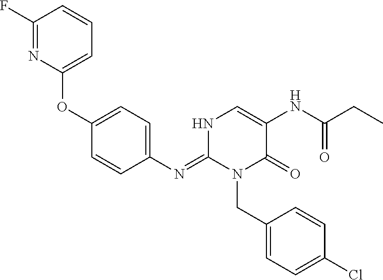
C1(N=C2N(CC3=CC=C(Cl)C=C3)C(=O)C(NC(CC)=O)=CN2)=CC=C(OC2=CC=CC(F)=N2)C=C1
